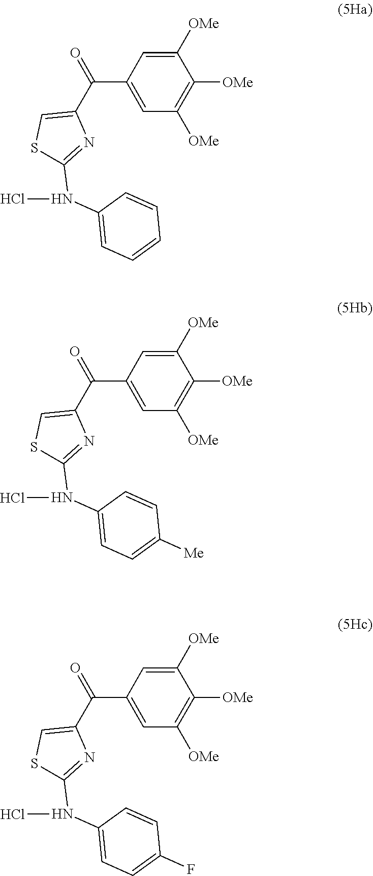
C1(C(C2=CSC(N(C3=CC=CC=C3)Cl)=N2)=O)=CC([OMe])=C([OMe])C([OMe])=C1.C1(C(C2=CSC(N(C3=CC=C([Me])C=C3)Cl)=N2)=O)=CC([OMe])=C([OMe])C([OMe])=C1.C1(C(C2=CSC(N(C3=CC=C(F)C=C3)Cl)=N2)=O)=CC([OMe])=C([OMe])C([OMe])=C1
